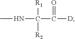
CNC([R1])([R2])C(=O)[D]
